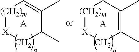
[(CH2)m]1[X]CC(C)C(C)=C1.[A].[(CH2)m]1[X]CC(C)=C(C)C1.[A]
